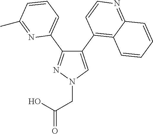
OC(CN1C=C(C2=C3C(=NC=C2)C=CC=C3)C(C2=CC=CC(C)=N2)=N1)=O
